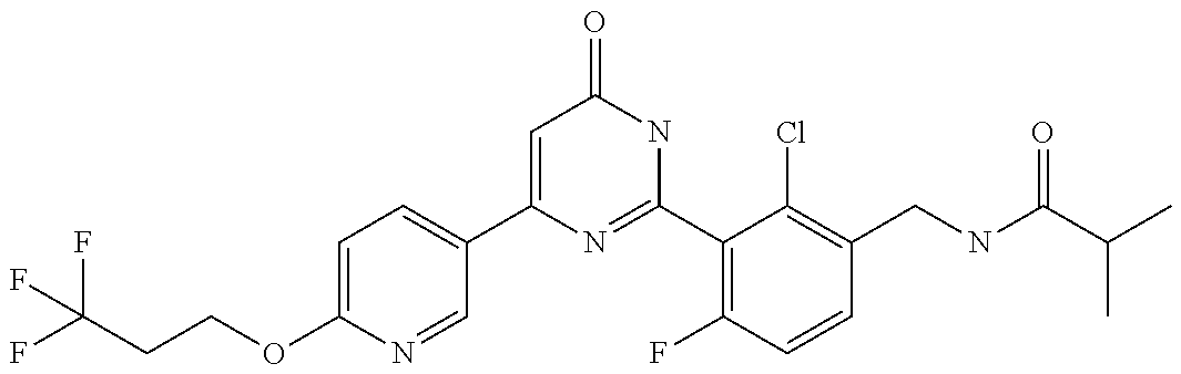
C1(C2=CC=C(OCCC(F)(F)F)N=C2)=CC(=O)NC(C2=C(F)C=CC(CNC(C(C)C)=O)=C2Cl)=N1
